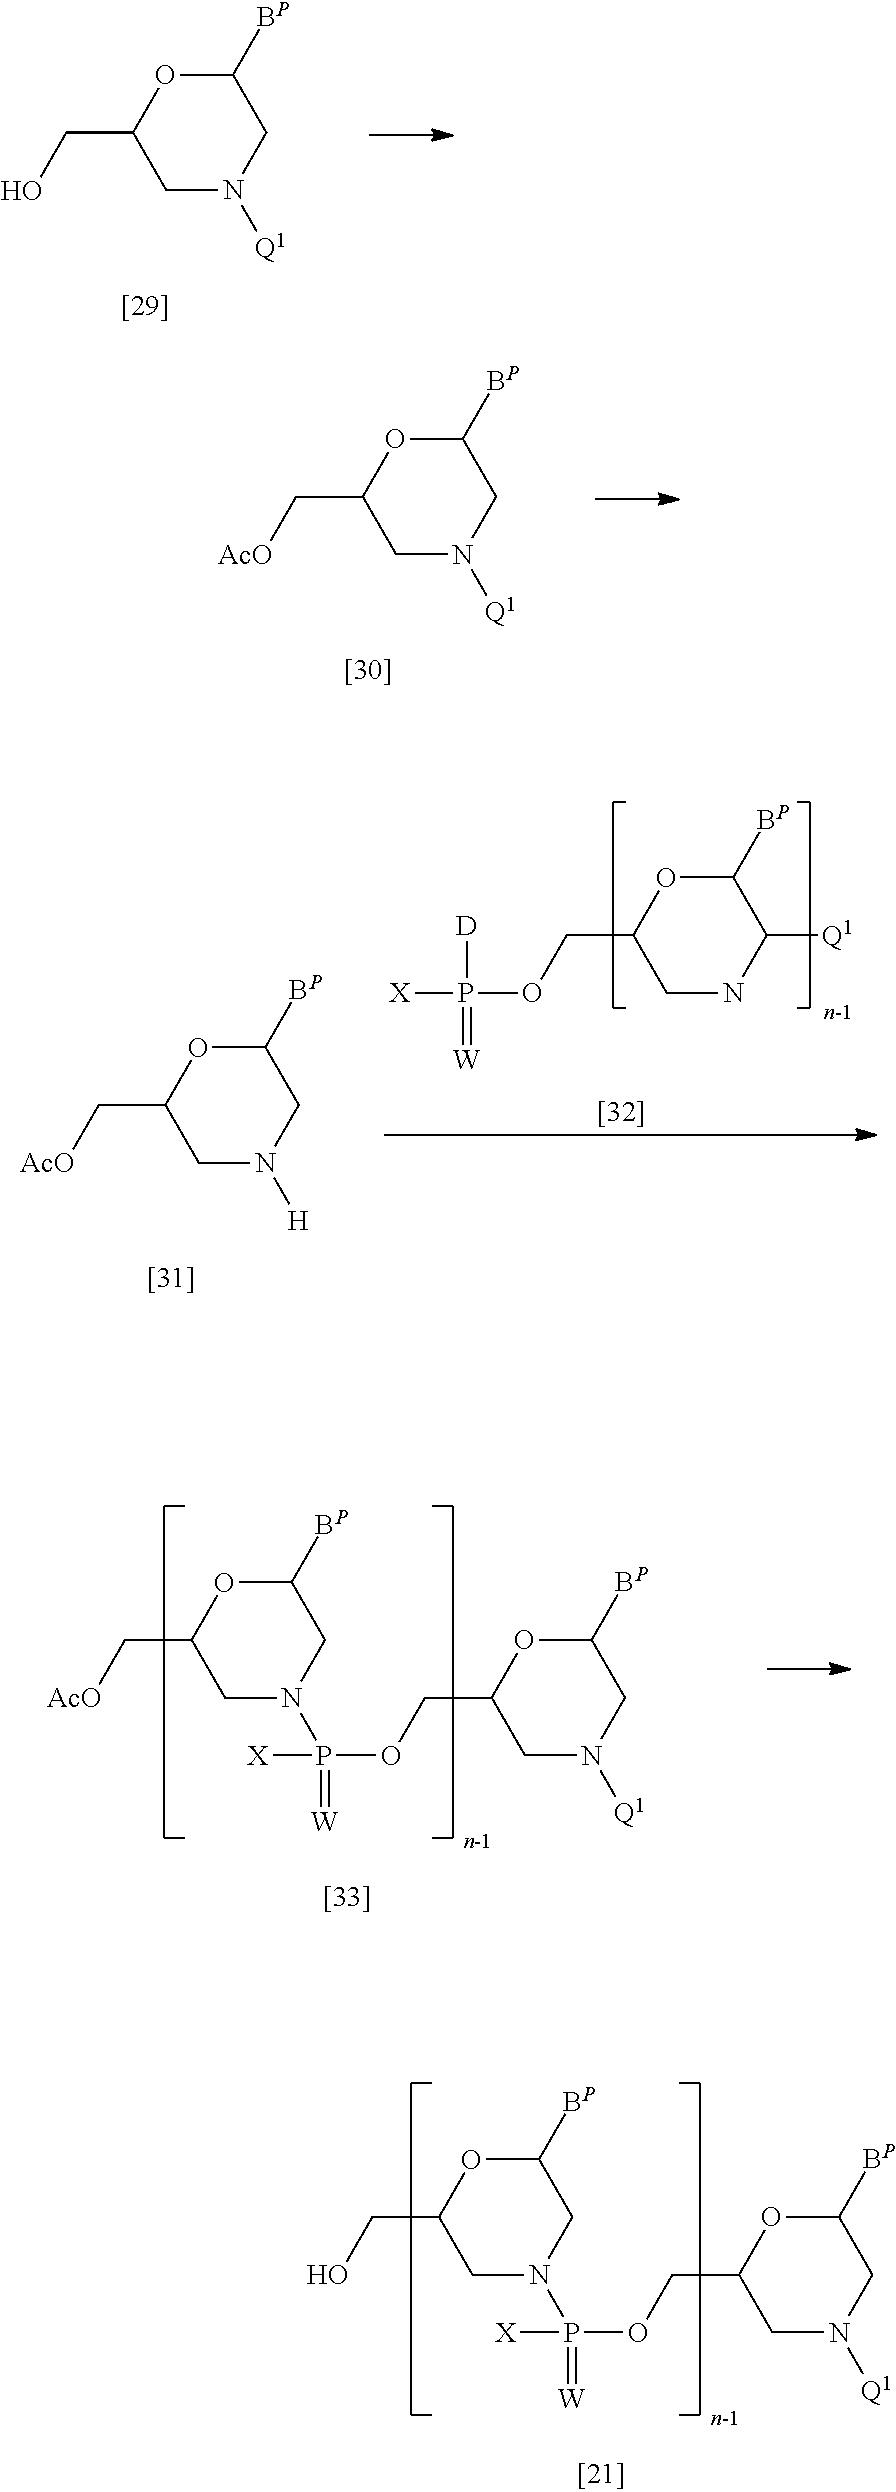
C1N([Q1])CC([BP])OC1CO.C1N([Q1])CC([BP])OC1C[AcO].C1NC([Q1])C([BP])OC1COP(=[W])([D])[X].C1N([H])CC([BP])OC1C[AcO].C1N([Q1])CC([BP])OC1COP(=[W])([X])N1CC([BP])OC(C[AcO])C1.C1N([Q1])CC([BP])OC1COP(=[W])([X])N1CC([BP])OC(CO)C1
